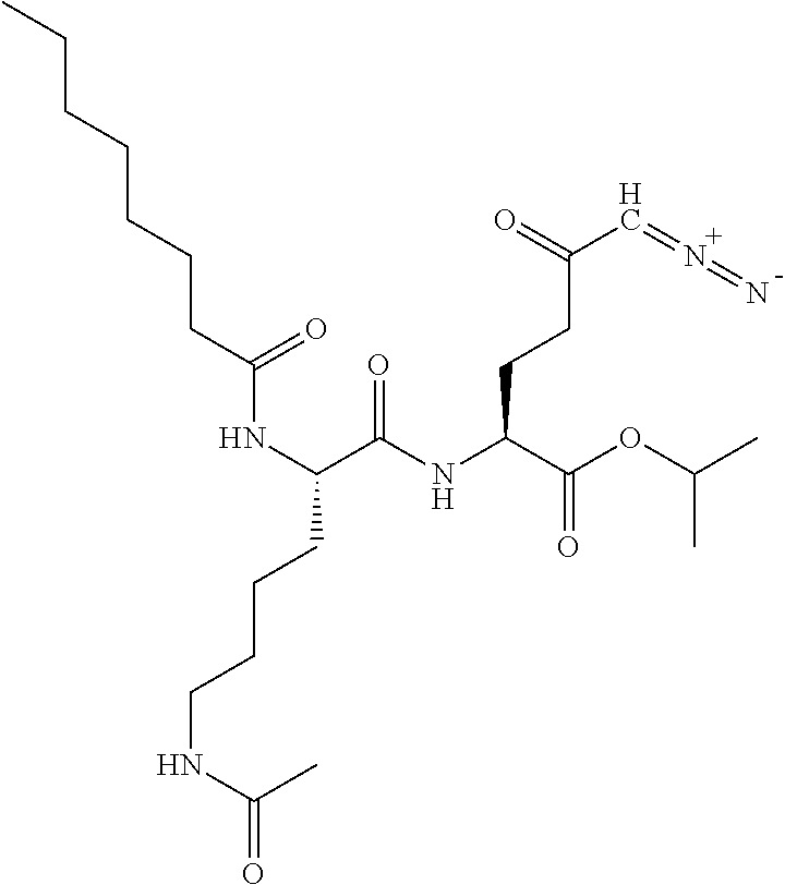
CCCCCCCC(NC(C(=O)NC(C(=O)OC(C)C)CCC(C=N=N)=O)CCCCNC(C)=O)=O.[H]
